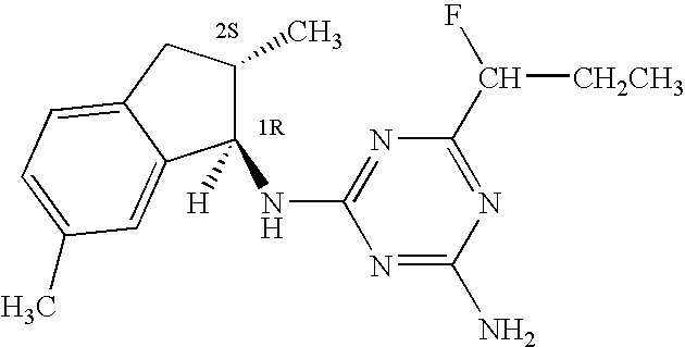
N1=C(N)N=C(C([CH2CH3])F)N=C1NC1([H])C(C)CC2=CC=C(C)C=C12.[2S]
